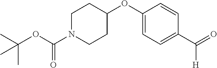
CC(OC(N1CCC(OC2=CC=C(C(=O)[H])C=C2)CC1)=O)(C)C
